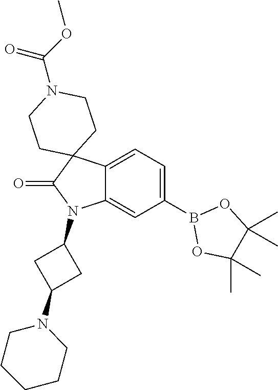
C12=CC=C(B3OC(C)(C)C(C)(C)O3)C=C1N(C1CC(N3CCCCC3)C1)C(=O)C21CCN(C(OC)=O)CC1
